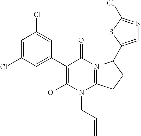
C1(Cl)=CC(Cl)=CC(C2=C([O-])N(CC=C)C3=[N+](C2=O)C(C2=CN=C(Cl)S2)CC3)=C1
